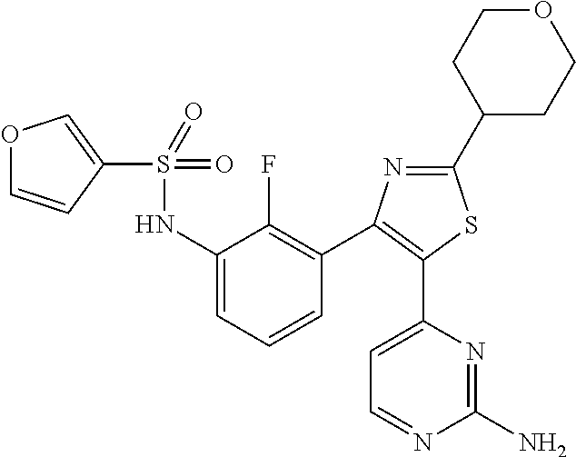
C1(C2CCOCC2)=NC(C2=C(F)C(NS(=O)(=O)C3=COC=C3)=CC=C2)=C(C2=CC=NC(N)=N2)S1
